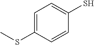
C1=C(SC)C=CC(S)=C1
